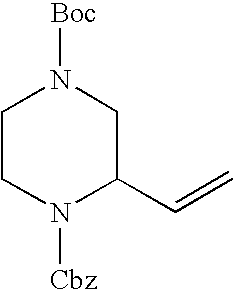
C1CN([Cbz])C(C=C)CN1[Boc]
